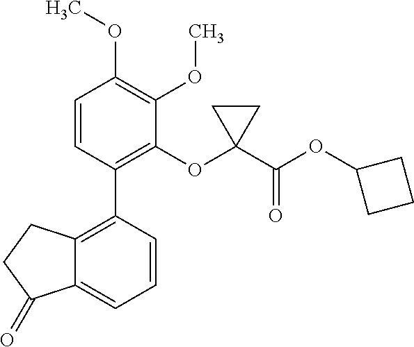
C12=C(C3=C(OC4(C(OC5CCC5)=O)CC4)C(OC)=C(OC)C=C3)C=CC=C1C(=O)CC2
